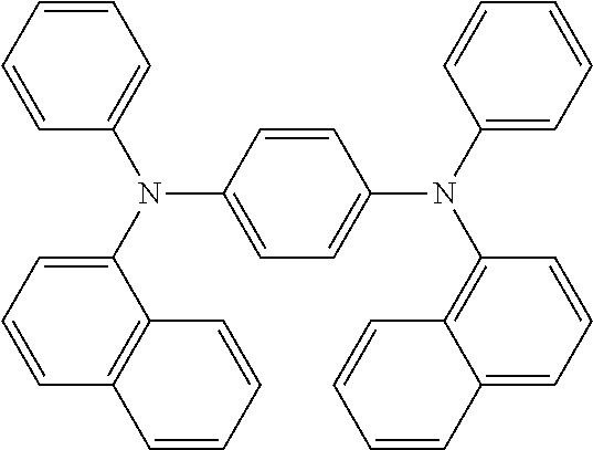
C1=CC=CC(N(C2=CC=CC3=C2C=CC=C3)C2=CC=C(N(C3=CC=CC=C3)C3=C4C(=CC=C3)C=CC=C4)C=C2)=C1
